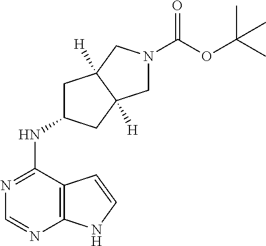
C12=C(N=CN=C1NC1CC3([H])C([H])(C1)CN(C(=O)OC(C)(C)C)C3)NC=C2
